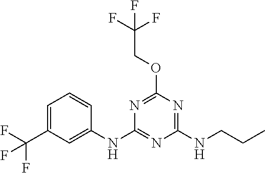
C1=C(C(F)(F)F)C=C(NC2=NC(NCCC)=NC(OCC(F)(F)F)=N2)C=C1
